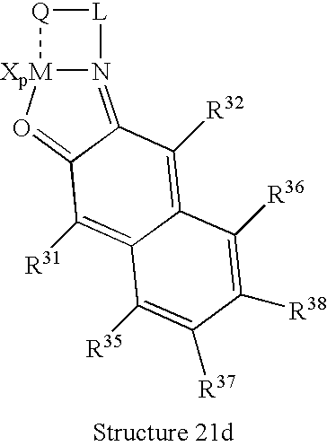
N12=C3C(=O[XpM]1[Q][L]2)C([R31])=C1C(=C3[R32])C([R36])=C([R38])C([R37])=C1[R35]
